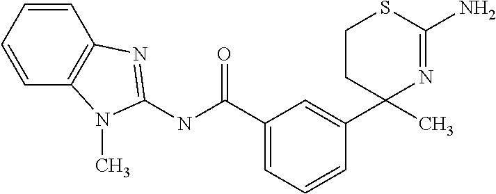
C1CC(C2=CC(C(NC3=NC4=C(C=CC=C4)N3C)=O)=CC=C2)(C)N=C(N)S1
